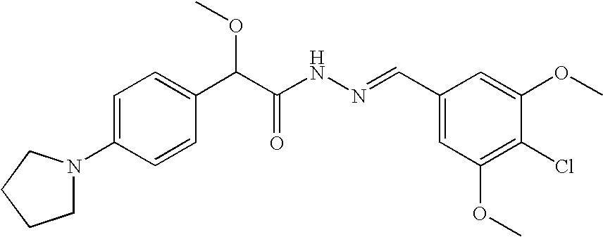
C1=C(N2CCCC2)C=CC(C(C(NN=CC2=CC(OC)=C(Cl)C(OC)=C2)=O)OC)=C1
